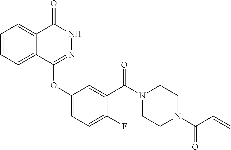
C1=CC=C2C(=C1)C(=O)NN=C2OC1=CC=C(F)C(C(N2CCN(C(C=C)=O)CC2)=O)=C1
